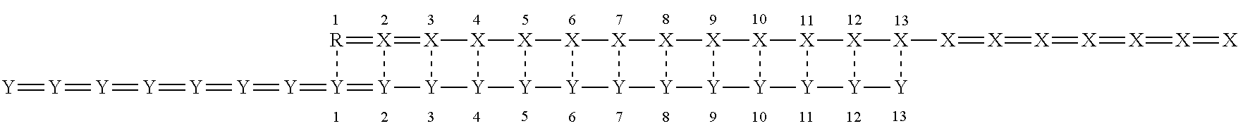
[R]1=[X]2=[X]3[X]4[X]5[X]6[X]7[X]8[X]9[X]%10[X]%11[X]%12[X]([X]=[X]=[X]=[X]=[X]=[X]=[X])[Y][Y]%12[Y]%11[Y]%10[Y]9[Y]8[Y]7[Y]6[Y]5[Y]4[Y]3[Y]2=[Y]1=[Y]=[Y]=[Y]=[Y]=[Y]=[Y]=[Y]
